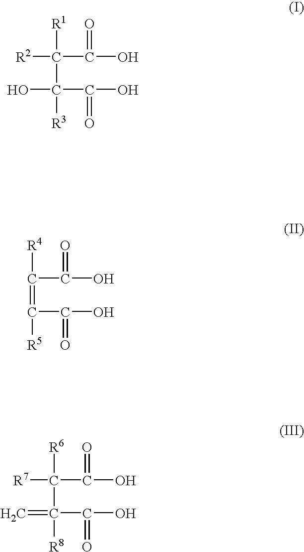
C(C(O)(C(O)=O)[R3])([R2])(C(O)=O)[R1].C(=C(C(O)=O)[R5])(C(O)=O)[R4].C(C(=C)(C(O)=O)[R8])([R7])(C(O)=O)[R6]
